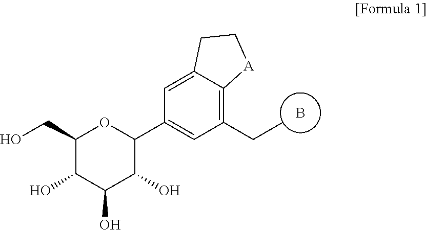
B.C1(CO)C(O)C(O)C(O)C(C2=CC(CC)=C3C(=C2)CC[A]3)O1
